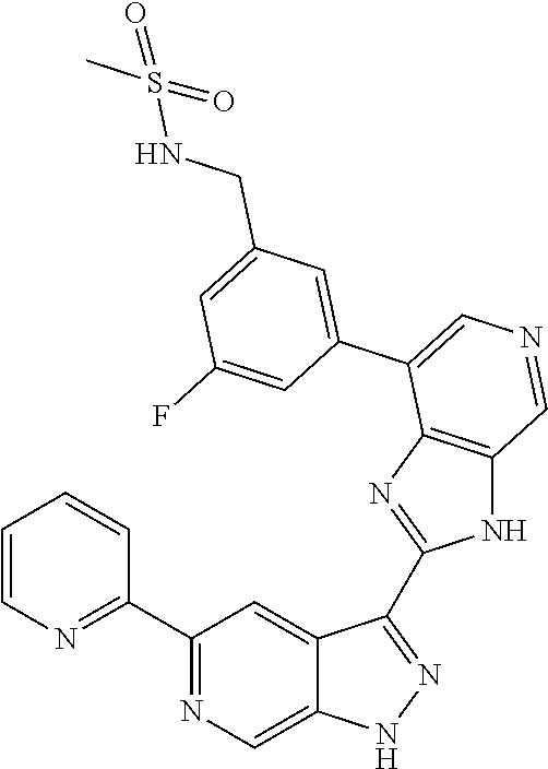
C1(C2=NC=CC=C2)=NC=C2C(=C1)C(C1=NC3=C(N1)C=NC=C3C1=CC(CNS(C)(=O)=O)=CC(F)=C1)=NN2
